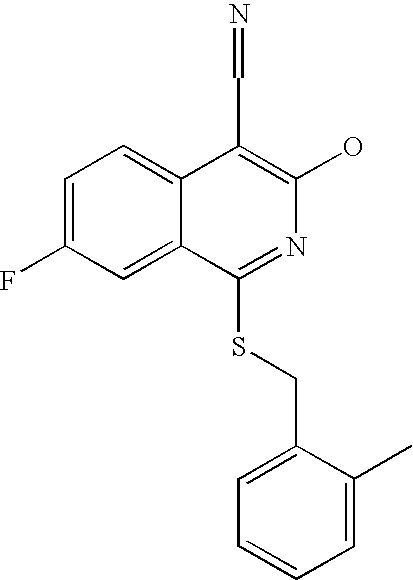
C1=C(F)C=C2C(=C1)C(C=N)=C(O)N=C2SCC1=CC=CC=C1C
